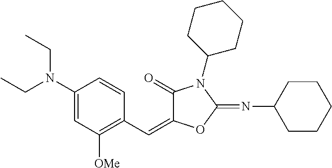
C1(N(CC)CC)=CC([OMe])=C(C=C2C(=O)N(C3CCCCC3)C(=NC3CCCCC3)O2)C=C1
